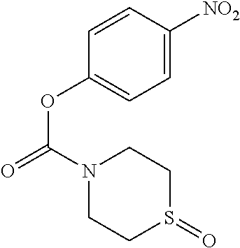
C1=C([NO2])C=CC(OC(N2CCS(=O)CC2)=O)=C1
